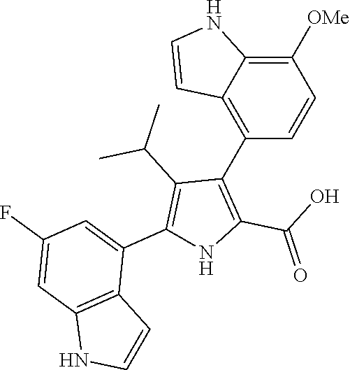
C1([OMe])=C2C(=C(C3=C(C(O)=O)NC(C4=CC(F)=CC5=C4C=CN5)=C3C(C)C)C=C1)C=CN2
